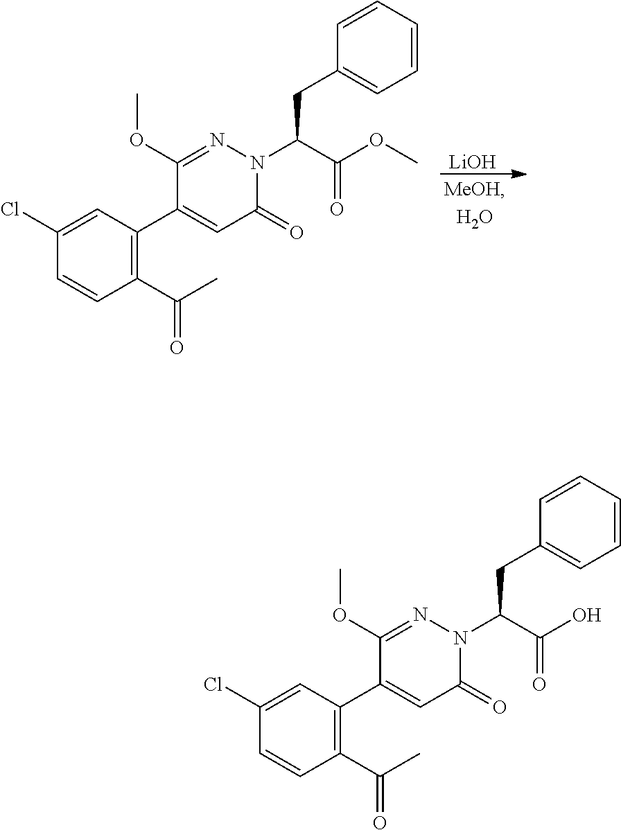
[LiOH].C1(Cl)=CC(C2=CC(=O)N(C(C(OC)=O)CC3=CC=CC=C3)N=C2OC)=C(C(C)=O)C=C1.C1(Cl)=CC(C2=CC(=O)N(C(C(O)=O)CC3=CC=CC=C3)N=C2OC)=C(C(C)=O)C=C1
